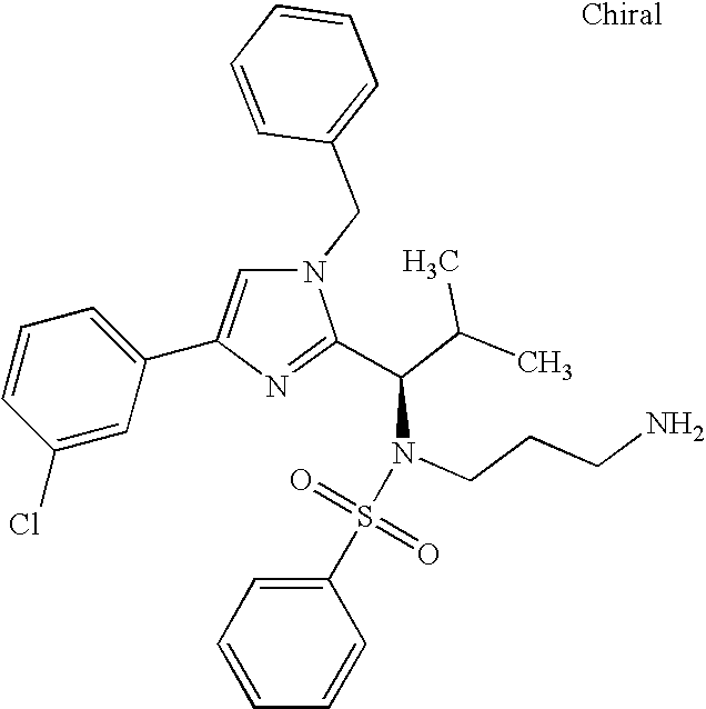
N1(CC2=CC=CC=C2)C=C(C2=CC=CC(Cl)=C2)N=C1C(C(C)C)N(S(=O)(=O)C1=CC=CC=C1)CCCN
